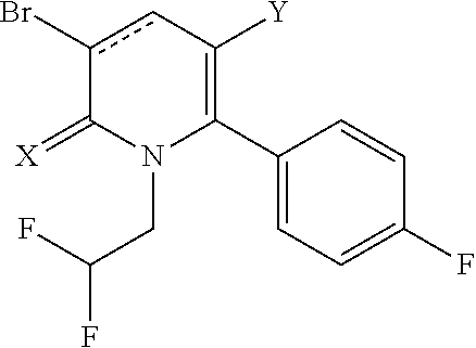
C1(C2=C([Y])cc(Br)C(=[X])N2CC(F)F)=CC=C(F)C=C1
